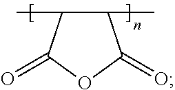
C1(C)C(C)C(=O)OC1=O
